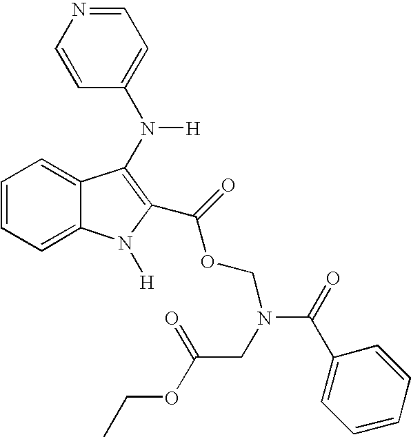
C1=CC=C2C(=C1)N([H])C(C(OCN(CC(OCC)=O)C(C1=CC=CC=C1)=O)=O)=C2N(C1=CC=NC=C1)[H]
